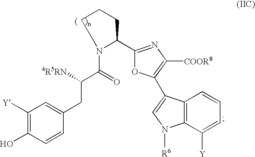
C1(CC(C(=O)N2C(C3=NC([COOR8])=C(C4=CN([R6])C5=C4C=CC=C5[Y])O3)CCC2)[4R5RN])=CC([Y])=C(O)C=C1
